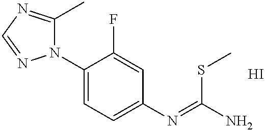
N1(C2=CC=C(N=C(N)SC)C=C2F)C(C)=NC=N1.I
